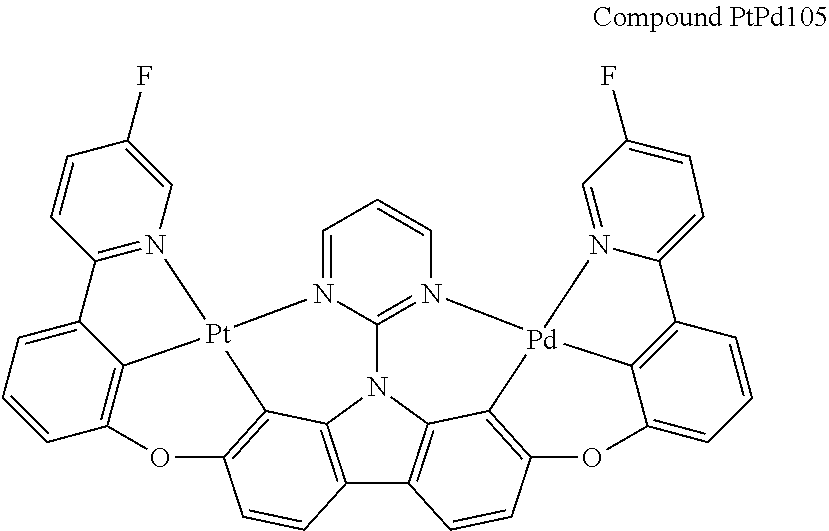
C12=C3N4C5=C1C=CC1=C5[Pd]5(N6=C4N(=CC=C6)[Pt]46C3=C(C=C2)OC2=C4C(=CC=C2)C2=N6C=C(F)C=C2)C2=C(C=CC=C2O1)C1=CC=C(F)C=N15
